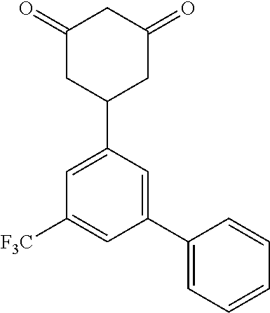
C1(=O)CC(C2=CC([F3C])=CC(C3=CC=CC=C3)=C2)CC(=O)C1
